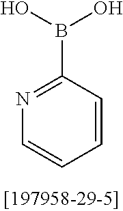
N1=C(B(O)O)C=CC=C1
